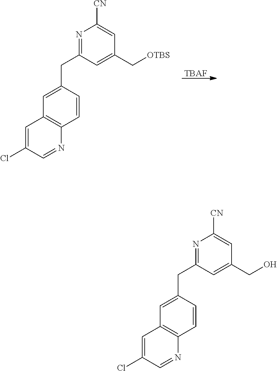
[TBAF].C1=C(CC2=NC([CN])=CC(C[OTBS])=C2)C=CC2=C1C=C(Cl)C=N2.C1=C(CC2=NC([CN])=CC(CO)=C2)C=CC2=C1C=C(Cl)C=N2
